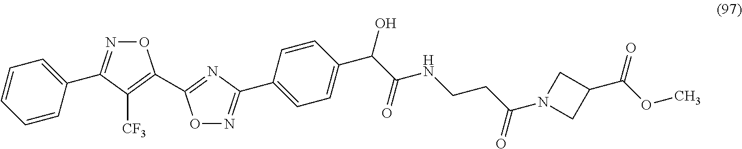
C1=CC=CC(C2=NOC(C3=NC(C4=CC=C(C(C(NCCC(N5CC(C(OC)=O)C5)=O)=O)O)C=C4)=NO3)=C2[CF3])=C1
